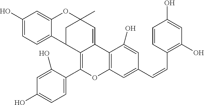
C1=C(C2=C3C(=CC4(C)CC3C3=CC=C(O)C=C3O4)C3=C(O2)C=C(C=CC2=C(O)C=C(O)C=C2)C=C3O)C(O)=CC(O)=C1
